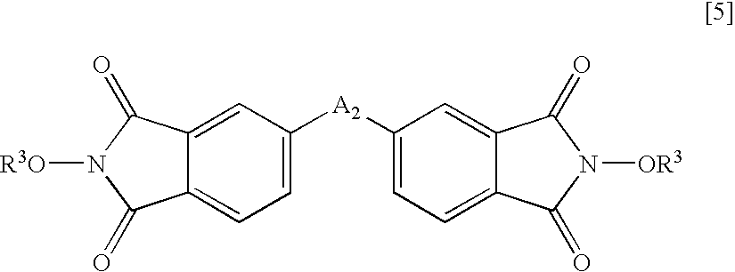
C12=CC=C([A2]C3=CC=C4C(=C3)C(=O)N([OR3])C4=O)C=C1C(=O)N([R3O])C2=O
